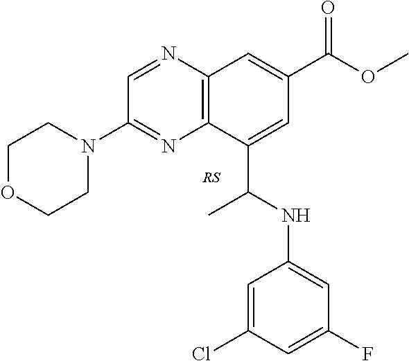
C12=C(N=CC(N3CCOCC3)=N1)C=C(C(OC)=O)C=C2C(NC1=CC(F)=CC(Cl)=C1)C
